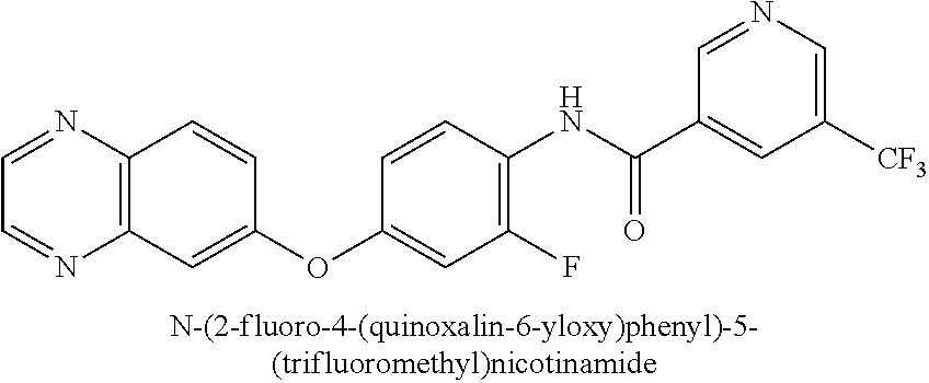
C12=C(N=CC=N1)C=CC(OC1=CC(F)=C(NC(C3=CC([CF3])=CN=C3)=O)C=C1)=C2
